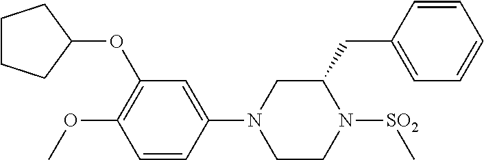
C1CCC(OC2=C(OC)C=CC(N3CCN([SO2]C)C(CC4=CC=CC=C4)C3)=C2)C1
